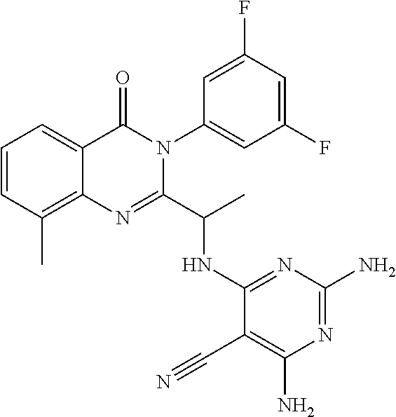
C1=CC(C)=C2C(=C1)C(=O)N(C1=CC(F)=CC(F)=C1)C(C(C)NC1=NC(N)=NC(N)=C1C#N)=N2
